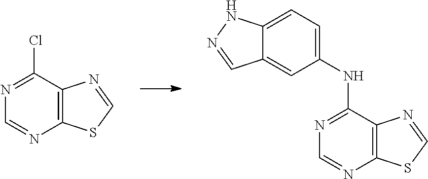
C12=C(C(Cl)=NC=N1)N=CS2.C12=C(C(NC3=CC=C4C(=C3)C=NN4)=NC=N1)N=CS2
